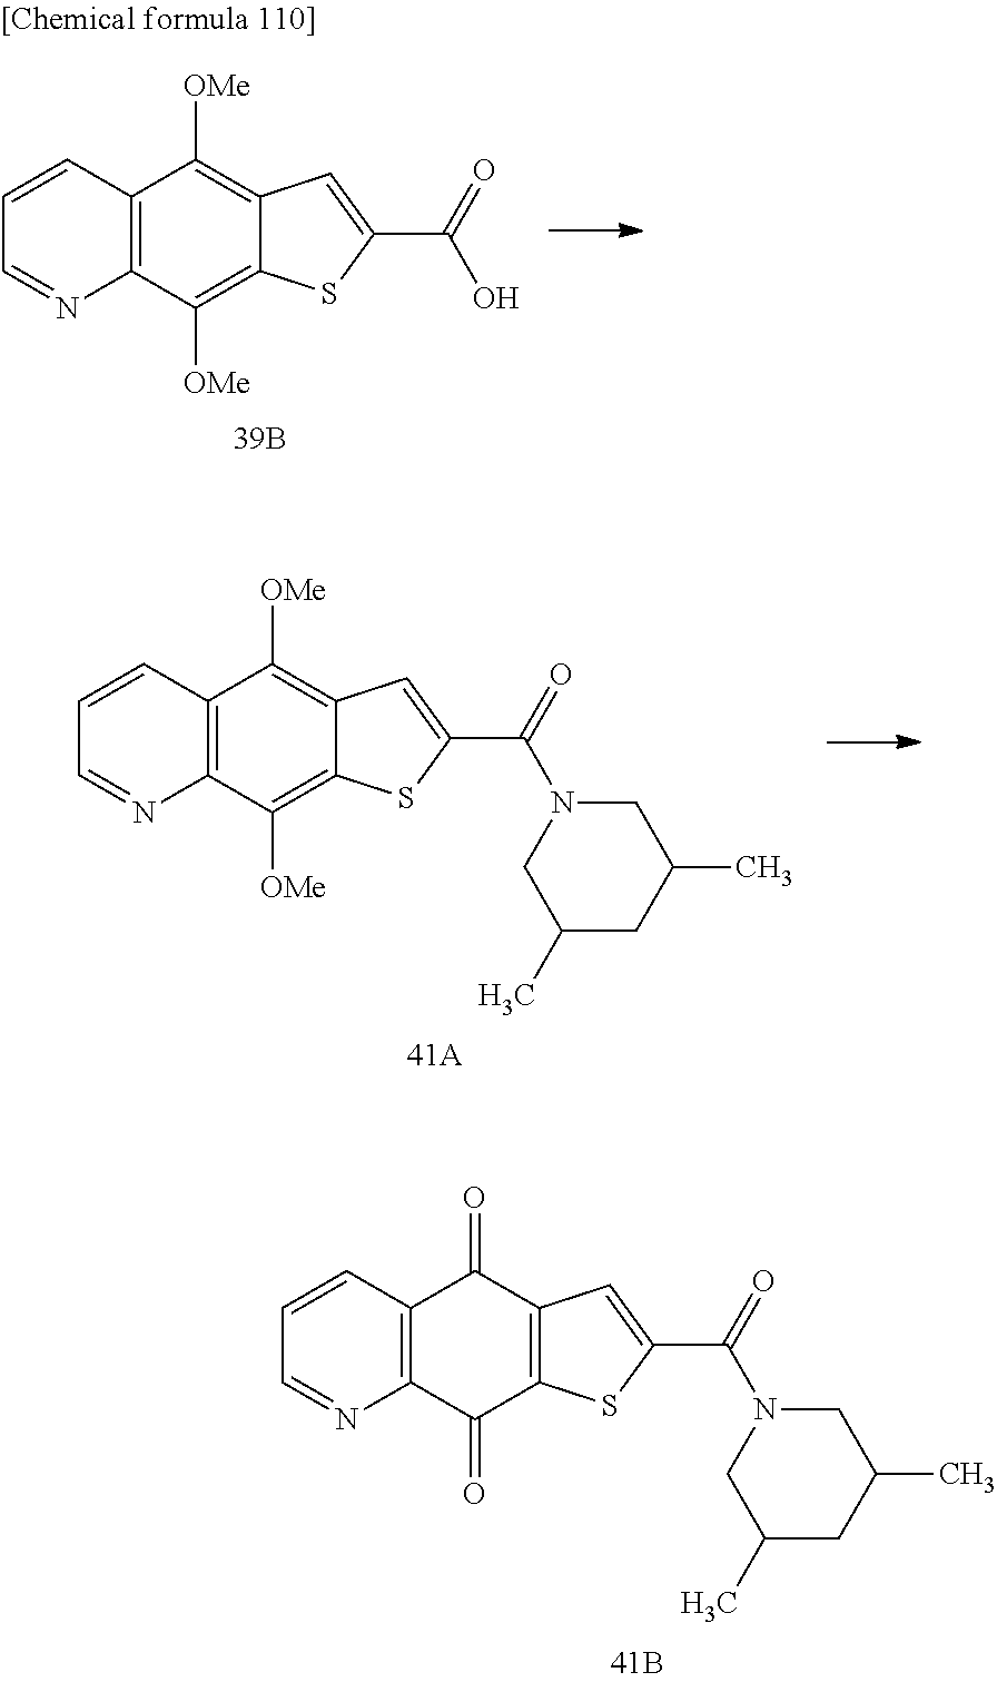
C12=C(C([OMe])=C3C(=C1[OMe])C=C(C(=O)O)S3)N=CC=C2.C12=C(C([OMe])=C3C(=C1[OMe])C=C(C(=O)N1CC(C)CC(C)C1)S3)N=CC=C2.C12=C(C(=O)C3=C(C1=O)C=C(C(=O)N1CC(C)CC(C)C1)S3)N=CC=C2
